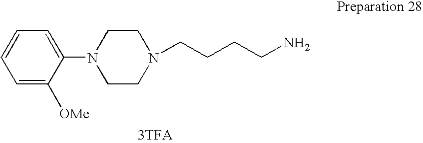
N1(CCCCN)CCN(C2=CC=CC=C2[OMe])CC1
